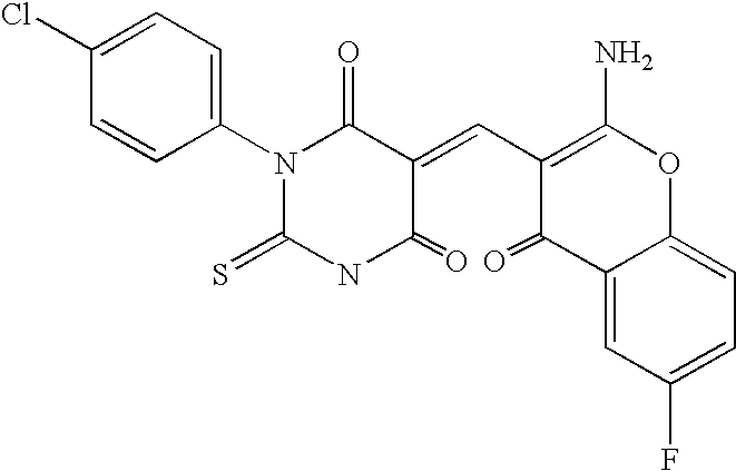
C1(N2C(=S)NC(=O)C(=CC3=C(N)OC4=CC=C(F)C=C4C3=O)C2=O)=CC=C(Cl)C=C1
